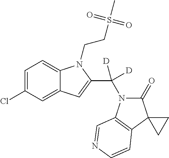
C1=C(Cl)C=C2C(=C1)N(CCS(C)(=O)=O)C(C(N1C(=O)C3(C4=C1C=NC=C4)CC3)([D])[D])=C2
